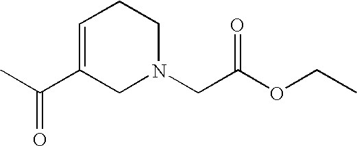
C1(C(C)=O)=CCCN(CC(OCC)=O)C1
